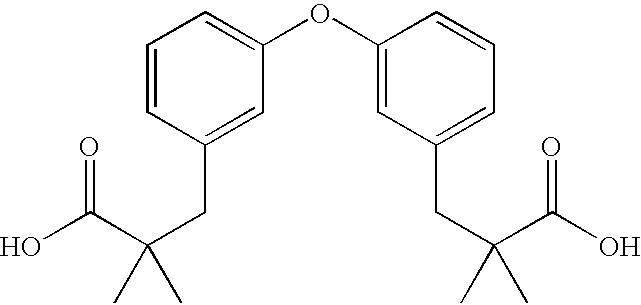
C1=CC(CC(C(=O)O)(C)C)=CC(OC2=CC(CC(C(=O)O)(C)C)=CC=C2)=C1
